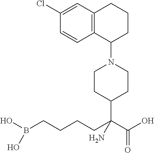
OB(CCCCC(C(O)=O)(N)C1CCN(C2CCCC3=C2C=CC(Cl)=C3)CC1)O
